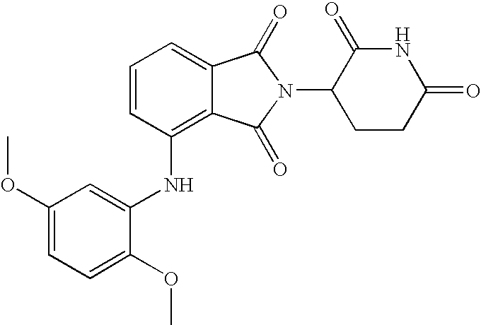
C1(OC)=CC=C(OC)C(NC2=C3C(=CC=C2)C(=O)N(C2CCC(=O)NC2=O)C3=O)=C1
